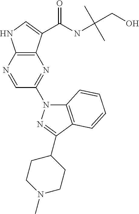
C12=C(N=CC(N3C4=C(C(C5CCN(C)CC5)=N3)C=CC=C4)=N1)NC=C2C(NC(C)(C)CO)=O
